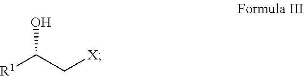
[R1]C(C[X])O
